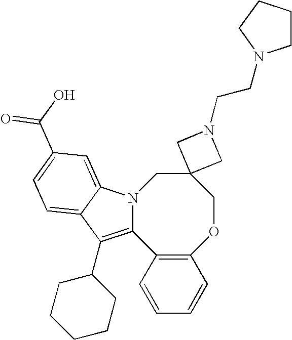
C1=CC=CC2=C1C1=C(C3CCCCC3)C3=CC=C(C(=O)O)C=C3N1CC1(CO2)CN(CCN2CCCC2)C1
